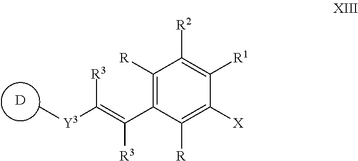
[D].C[Y3]C(=C(C1=C([R])C([R2])=C([R1])C([X])=C1[R])[R3])[R3]
